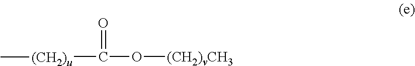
[(CH2)u](C(=O)O[(CH2)vCH3])C
